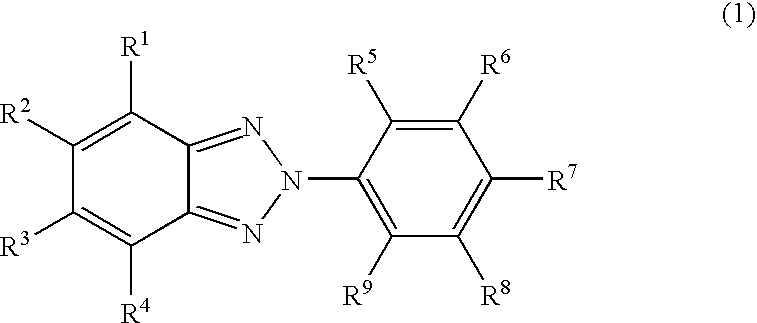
C1([R2])=C([R1])C2=NN(C3=C([R9])C([R8])=C([R7])C([R6])=C3[R5])N=C2C([R4])=C1[R3]
